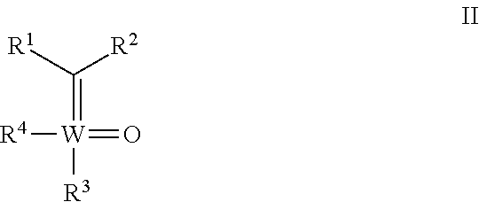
C(=[W]([R3])(=O)[R4])([R1])[R2]
